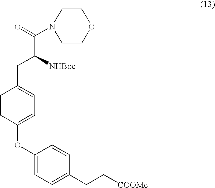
C(C([NHBoc])CC1=CC=C(OC2=CC=C(CC[COOMe])C=C2)C=C1)(=O)N1CCOCC1
